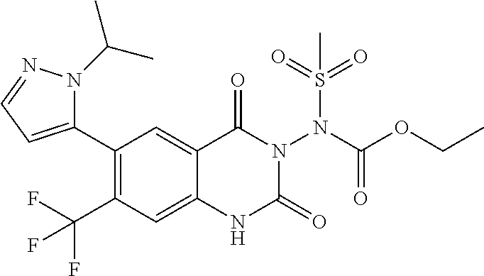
C1(C2=CC=NN2C(C)C)=C(C(F)(F)F)C=C2C(=C1)C(=O)N(N(C(OCC)=O)S(=O)(=O)C)C(=O)N2
